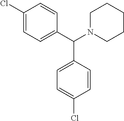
C1(Cl)=CC=C(C(N2CCCCC2)C2=CC=C(Cl)C=C2)C=C1
